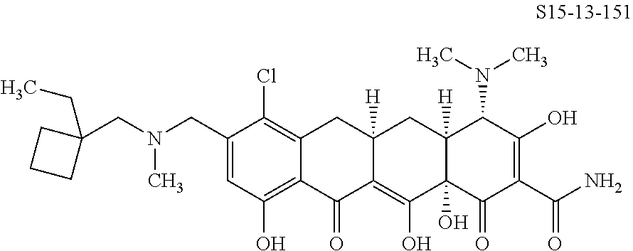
C1(CN(CC2(CC)CCC2)C)=CC(O)=C2C(=C1Cl)CC1([H])C(=C(O)C3(O)C([H])(C1)C(N(C)C)C(O)=C(C(N)=O)C3=O)C2=O
